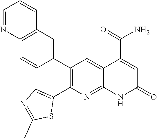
C12=C(C=C(C3=C(C4=CN=C(C)S4)N=C4C(=C3)C(C(=O)N)=CC(=O)N4)C=C1)C=CC=N2
